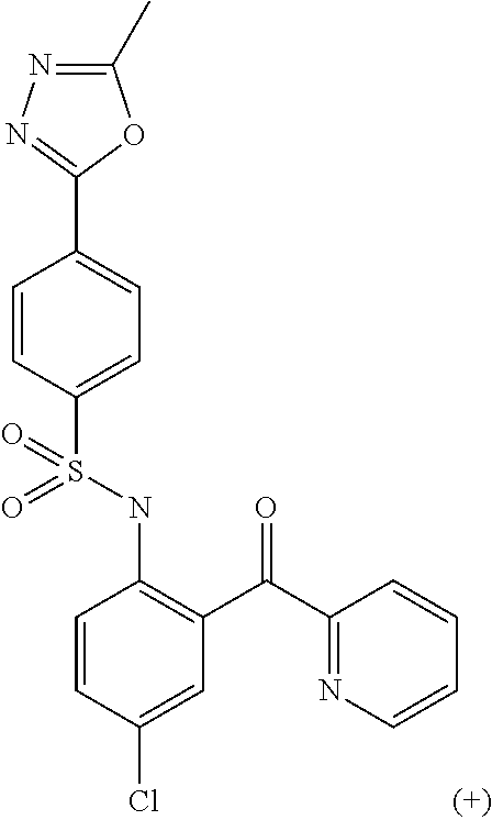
C1=CC(S(NC2=C(C(=O)C3=NC=CC=C3)C=C(Cl)C=C2)(=O)=O)=CC=C1C1=NN=C(C)O1
